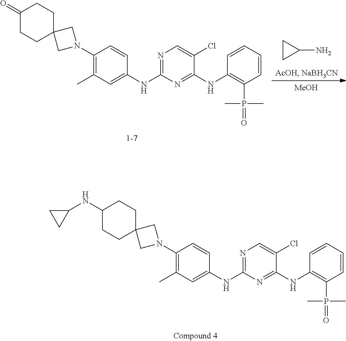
C1=CC=CC(P(C)(C)=O)=C1NC1=NC(NC2=CC(C)=C(N3CC4(C3)CCC(NC3CC3)CC4)C=C2)=NC=C1Cl.C1=CC=CC(P(C)(C)=O)=C1NC1=NC(NC2=CC(C)=C(N3CC4(C3)CCC(=O)CC4)C=C2)=NC=C1Cl.C1C(N)C1.[MeOH]
